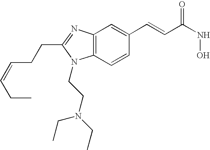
C12=C(C=CC(C=CC(=O)NO)=C1)N(CCN(CC)CC)C(CCC=CCC)=N2
